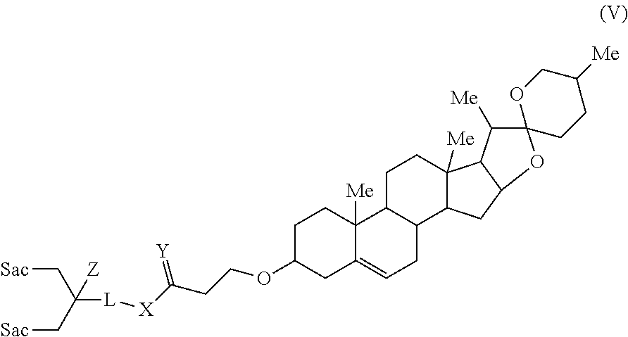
C1C(OCCC([X][L]C(C[Sac])(C[Sac])[Z])=[Y])CC2=CCC3C(C2([Me])C1)CCC1([Me])C3CC2C1C([Me])C1(O2)CCC([Me])CO1
